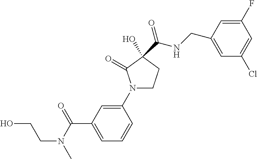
OC1(C(=O)NCC2=CC(Cl)=CC(F)=C2)CCN(C2=CC(C(N(C)CCO)=O)=CC=C2)C1=O
